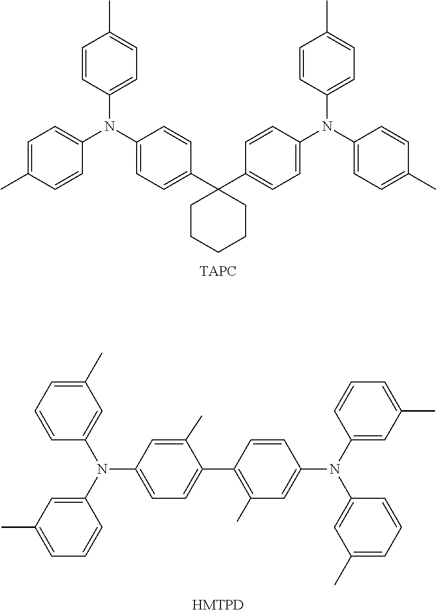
C1(N(C2=CC=C(C3(C4=CC=C(N(C5=CC=C(C)C=C5)C5=CC=C(C)C=C5)C=C4)CCCCC3)C=C2)C2=CC=C(C)C=C2)=CC=C(C)C=C1.C1(C)=CC=CC(N(C2=CC(C)=CC=C2)C2=CC=C(C3=C(C)C=C(N(C4=CC(C)=CC=C4)C4=CC(C)=CC=C4)C=C3)C(C)=C2)=C1
